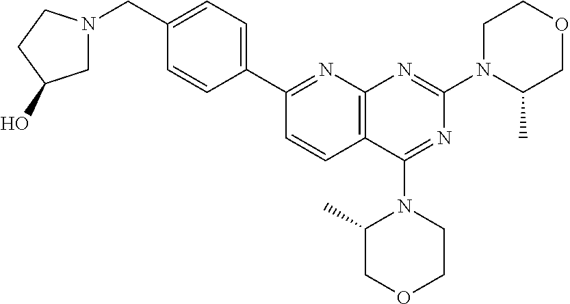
C(C1=CC=C(C2=NC3=C(C=C2)C(N2C(C)COCC2)=NC(N2C(C)COCC2)=N3)C=C1)N1CC(O)CC1
